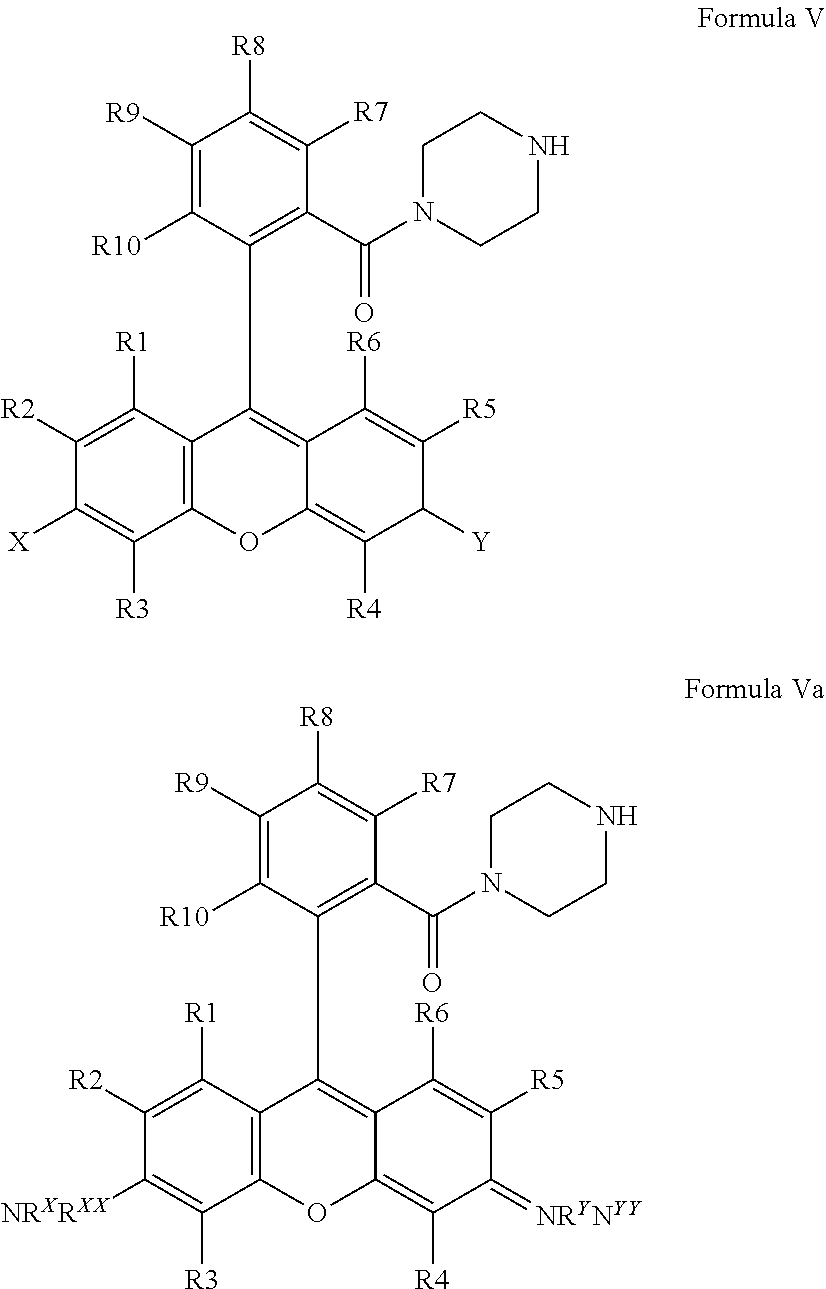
C1([R9])=C([R10])C(C2=C3C(=C([R4])C([Y])C([R5])=C3[R6])OC3=C2C([R1])=C([R2])C([X])=C3[R3])=C(C(N2CCNCC2)=O)C([R7])=C1[R8].C1([R9])=C([R10])C(C2=C3C(=C([R4])C(=[NRYNYY])C([R5])=C3[R6])OC3=C2C([R1])=C([R2])C([NRXRXX])=C3[R3])=C(C(N2CCNCC2)=O)C([R7])=C1[R8]
